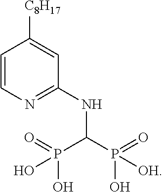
C1([C8H17])=CC(NC(P([OH])(O)=O)P(=O)(O)O)=NC=C1
